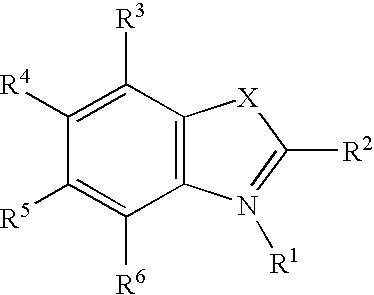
C12=C(C([R3])=C([R4])C([R5])=C1[R6])[X]C([R2])=N2[R1]
